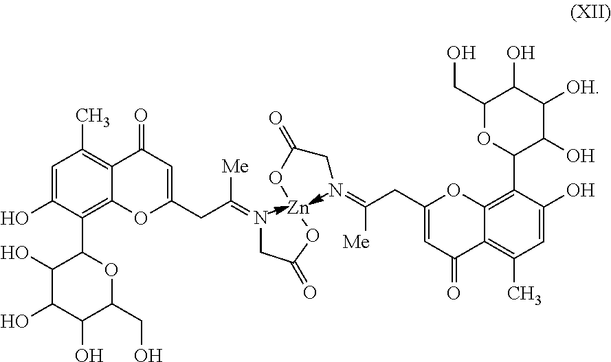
C1=C(O)C(C2C(O)C(O)C(O)C(CO)O2)=C2C(=C1C)C(=O)C=C(CC([Me])=NCC(O[Zn]OC(=O)CN=C(CC1=CC(=O)C3=C(C)C=C(O)C(C4C(O)C([OH])C(O)C(CO)O4)=C3O1)[Me])=O)O2
